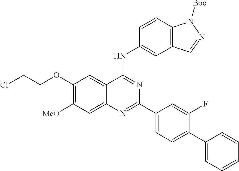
C1(OCCCl)=C([MeO])C=C2C(=C1)C(NC1=CC3=C(C=C1)N([Boc])N=C3)=NC(C1=CC=C(C3=CC=CC=C3)C(F)=C1)=N2
